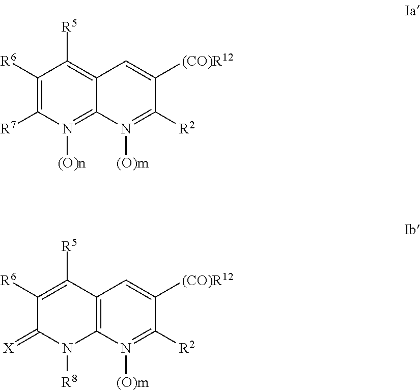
C1([R6])=C([R7])N([(O)n])=C2C(=C1[R5])C=C([(CO)R12])C([R2])=N2[(O)m].C1([R6])=C([R5])C2=C(N([R8])C1=[X])N([(O)m])=C([R2])C([(CO)R12])=C2
